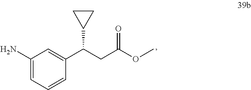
C1(N)=CC=CC(C(CC(OC)=O)C2CC2)=C1
